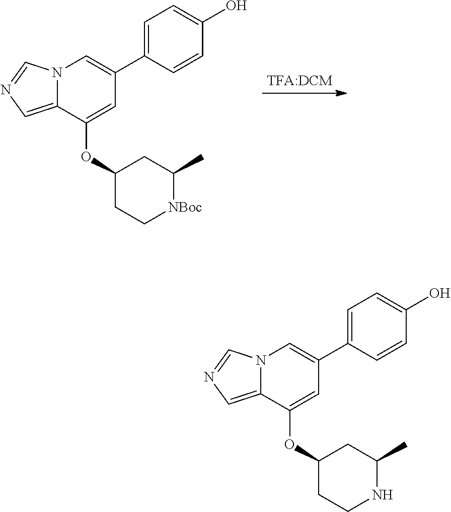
N12C(=CN=C1)C(OC1CC[NBoc]C(C)C1)=CC(C1=CC=C(O)C=C1)=C2.N12C(=CN=C1)C(OC1CCNC(C)C1)=CC(C1=CC=C(O)C=C1)=C2
